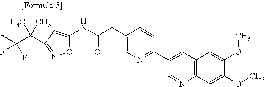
C1(NC(CC2=CN=C(C3=CC4=C(N=C3)C=C(OC)C(OC)=C4)C=C2)=O)=CC(C(C(F)(F)F)(C)C)=NO1
